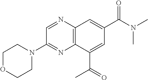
C12=C(N=CC(N3CCOCC3)=N1)C=C(C(N(C)C)=O)C=C2C(=O)C
